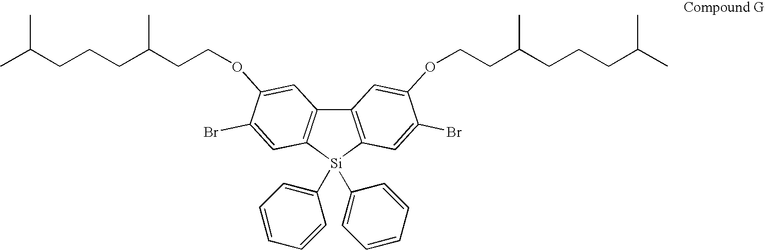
C12=C([Si](C3=CC=CC=C3)(C3=CC=CC=C3)C3=C1C=C(OCCC(CCCC(C)C)C)C(Br)=C3)C=C(Br)C(OCCC(CCCC(C)C)C)=C2
